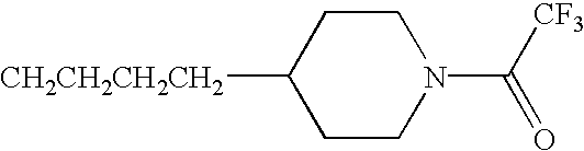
C1CN(C([CF3])=O)CCC1[CH2CH2CH2CH2]
